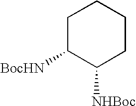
C1C([BocHN])C([NHBoc])CCC1
